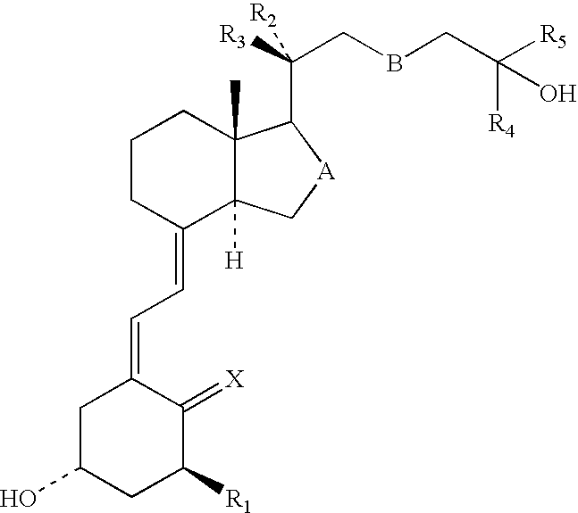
C1C(O)CC([R1])C(=[X])C1=CC=C1C2([H])C(C)(CCC1)C(C([R3])(CBCC(O)([R4])[R5])[R2])[A]C2
